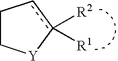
C1Ccc([R2])([R1])[Y]1
